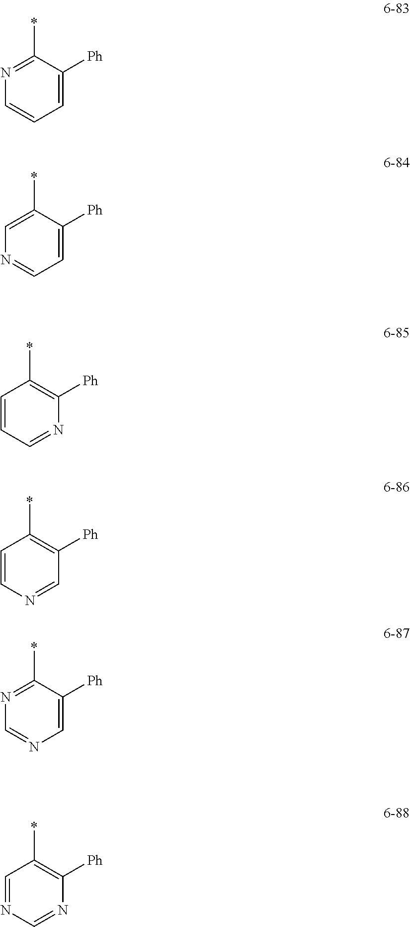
N1=C(*)C([Ph])=CC=C1.C1=C(*)C([Ph])=CC=N1.C1=CC=NC([Ph])=C1*.C1=CN=CC([Ph])=C1*.C1=NC=NC([Ph])=C1*.N1=C(*)C([Ph])=CN=C1
